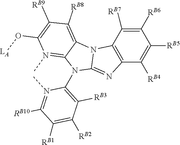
C12=C(C([RB7])=C([RB6])C([RB5])=C1[RB4])N1C3=C([RB8])C([RB9])=C(O[LA])N(C)=C3N(C3=C([RB3])C([RB2])=C([RB1])C([RB10])=N3C)C1=N2
